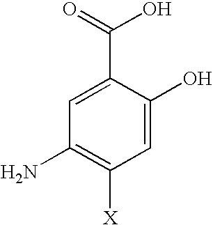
C1=C(O)C(C(=O)O)=CC(N)=C1[X]
